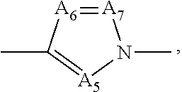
[A7]1=[A6]C(C)=[A5]N1C
